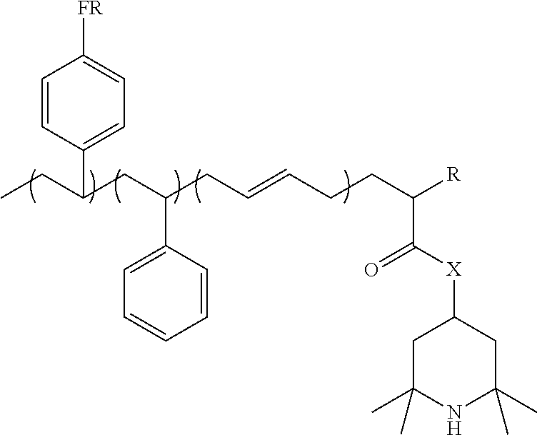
C1=CC(C(CC)CC(CC=CCCC([R])C([X]C2CC(C)(C)NC(C)(C)C2)=O)C2=CC=CC=C2)=CC=C1[FR]
